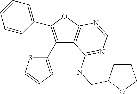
C1(C2=CC=CS2)=C(C2=CC=CC=C2)OC2=C1C(NCC1CCCO1)=NC=N2
